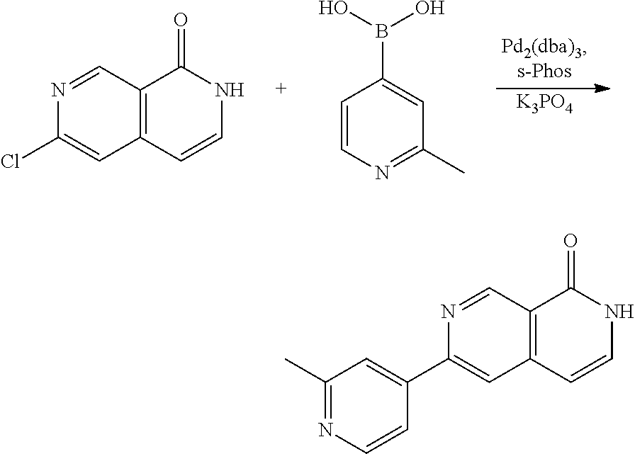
[K3PO4].N1=CC2=C(C=C1Cl)C=CNC2=O.C1=CN=C(C)C=C1B(O)O.N1=CC2=C(C=C1C1=CC(C)=NC=C1)C=CNC2=O
